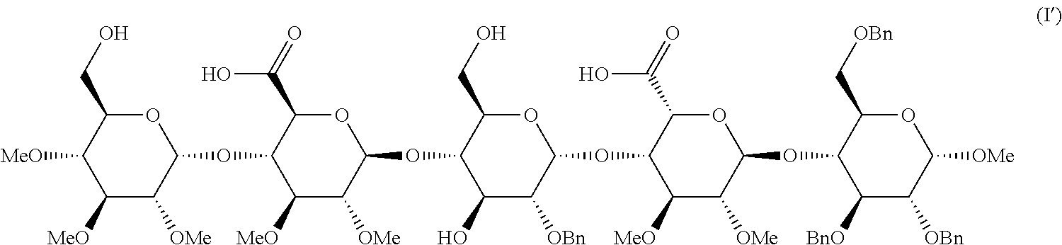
C1([MeO])C([OMe])C(OC2C([MeO])C([OMe])C(OC3C(O)C([OBn])C(OC4C([MeO])C([OMe])C(OC5C([BnO])C([OBn])C([OMe])OC5C[OBn])OC4C(=O)O)OC3CO)OC2C(=O)O)OC(CO)C1[MeO]
